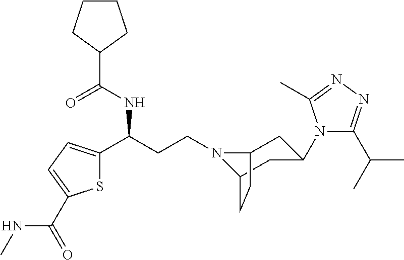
N1(CCC(C2=CC=C(C(NC)=O)S2)NC(C2CCCC2)=O)C2CC(N3C(C(C)C)=NN=C3C)CC1CC2
